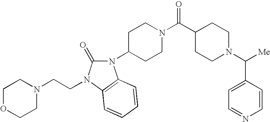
C1=NC=CC(C(N2CCC(C(N3CCC(N4C(=O)N(CCN5CCOCC5)C5=C4C=CC=C5)CC3)=O)CC2)[Me])=C1
